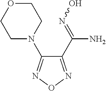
C1(C(=NO)N)=NON=C1N1CCOCC1
